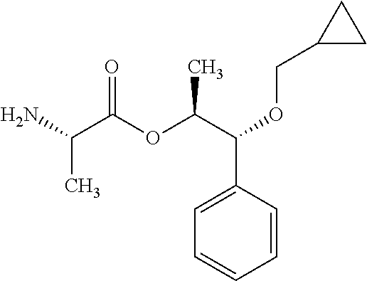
CC(C(=O)OC(C(C1=CC=CC=C1)OCC1CC1)C)N
